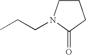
C1CN(CCC)C(=O)C1
